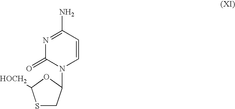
S1CC(N2C=CC(N)=NC2=O)OC1[HOCH2]
